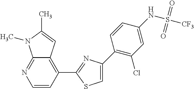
C1=CC(C2=NC(C3=C(Cl)C=C(NS([CF3])(=O)=O)C=C3)=CS2)=C2C(=N1)N(C)C(C)=C2
